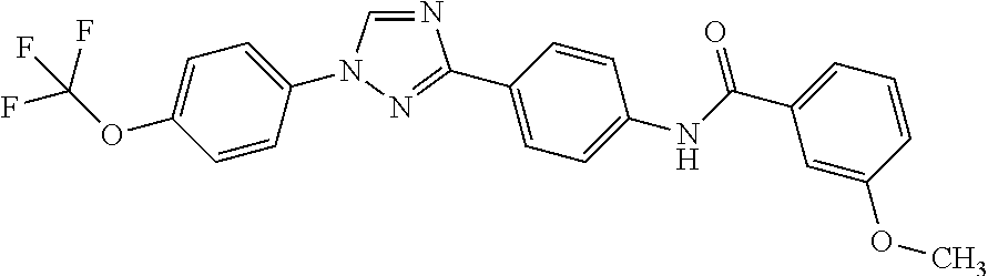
N1=CN(C2=CC=C(OC(F)(F)F)C=C2)N=C1C1=CC=C(NC(C2=CC=CC(OC)=C2)=O)C=C1
